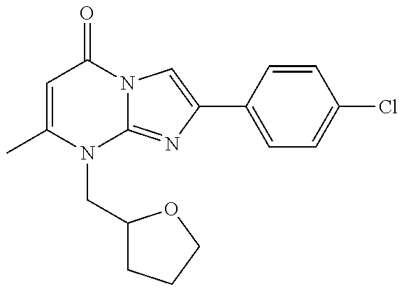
C1=C(C)N(CC2CCCO2)C2=NC(C3=CC=C(Cl)C=C3)=CN2C1=O
